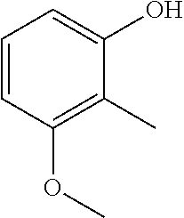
C1=CC(OC)=C(C)C(O)=C1
